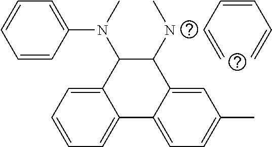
C1=CC(N(C2C(NC)C3=CC(C)=CC=C3C3=CC=CC=C23)C)=CC=C1.C(=C)C=CC=C
